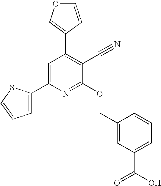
C1=C(C2=CC(C3=COC=C3)=C(C#N)C(OCC3=CC(C(O)=O)=CC=C3)=N2)SC=C1
